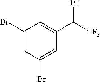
C1(Br)=CC(Br)=CC(C([CF3])Br)=C1
